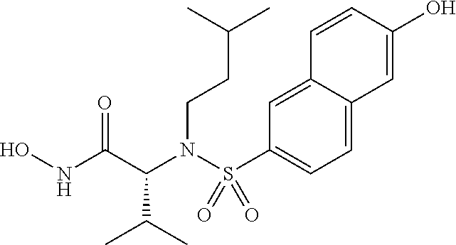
ONC(C(N(S(=O)(=O)C1=CC=C2C(=C1)C=CC(O)=C2)CCC(C)C)C(C)C)=O
